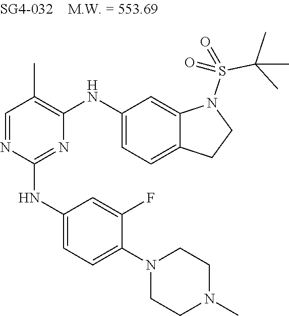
N1=C(NC2=CC=C(N3CCN(C)CC3)C(F)=C2)N=CC(C)=C1NC1=CC=C2C(=C1)N(S(=O)(C(C)(C)C)=O)CC2
